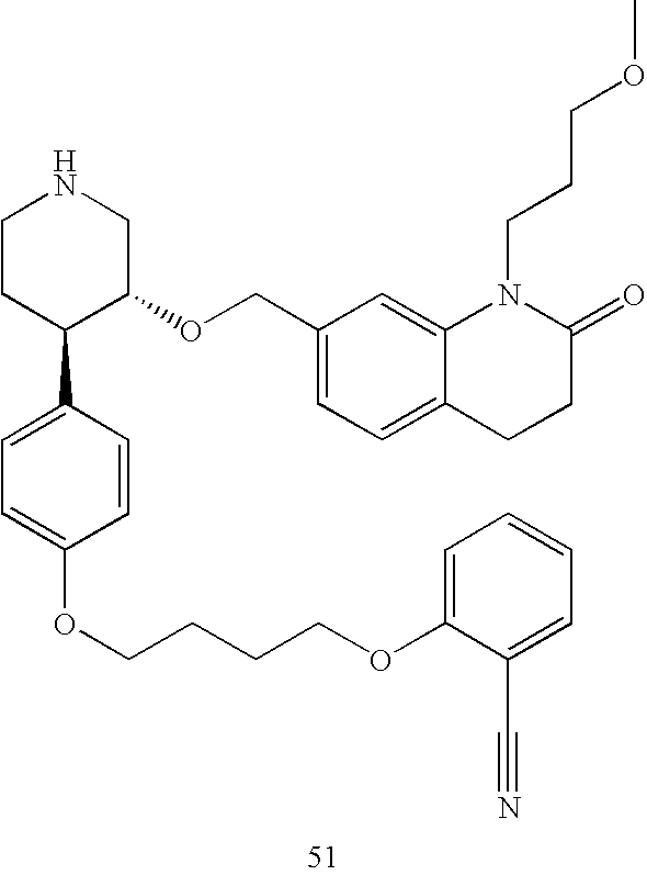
C1CC(C2=CC=C(OCCCCOC3=CC=CC=C3C#N)C=C2)C(OCC2=CC=C3C(=C2)N(CCCOC)C(=O)CC3)CN1
